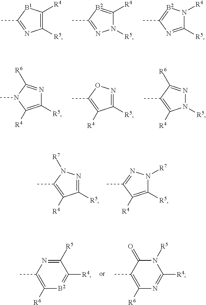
C1([R5])=C([R4])[B1]C(C)=N1.N1([R5])C([R4])=[B2]C(C)=N1.C1([R5])=NC(C)=[B2]N1[R4].C1([R5])=C([R4])N(C)C([R6])=N1.C1([R5])=NOC(C)=C1[R4].N1([R5])N=C([R6])C(C)=C1[R4].C1([R5])=NN([R7])C(C)=C1[R4].C1([R5])=C([R4])C(C)=NN1[R7].C1([R5])=NC(C)=C([R6])[B2]=C1[R4].N1([R5])C(=O)C(C)=C([R6])N=C1[R4]
